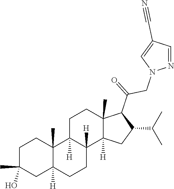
C1C(C)(O)CC2([H])C(C)(C1)C1([H])C([H])(CC2)C2([H])C(C)(CC1)C(C(CN1N=CC(C#N)=C1)=O)C(C(C)C)C2
